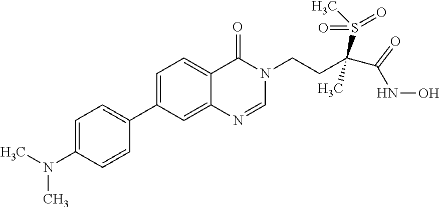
C1=C(N(C)C)C=CC(C2=CC=C3C(=C2)N=CN(CCC(S(C)(=O)=O)(C)C(NO)=O)C3=O)=C1
